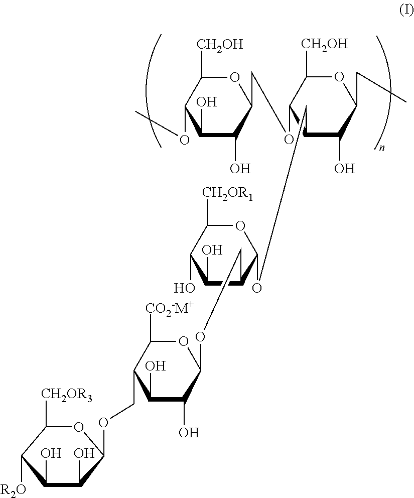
C1(O)C(O)C(COC2C(COC3C(COC4C(O)C(O)C(COC5C(O)C(O)C([R2O])C([CH2OR3])O5)C([CO2-M+])O4)C(O)C(O)C([CH2OR1])O3)C(O)C(CC)OC2[CH2OH])OC([CH2OH])C1OC
